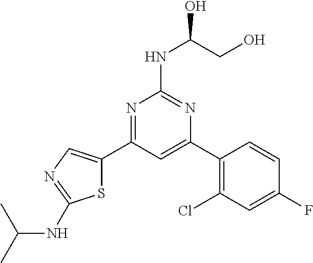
N1=C(C2=CN=C(NC(C)C)S2)C=C(C2=C(Cl)C=C(F)C=C2)N=C1NC(CO)O
